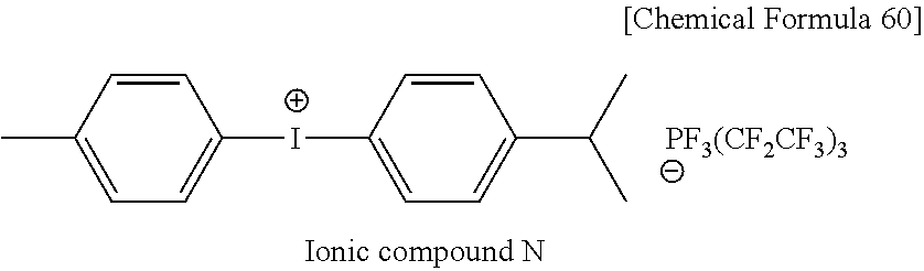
C1=CC(C)=CC=C1[I+]C1=CC=C(C(C)C)C=C1.[PF3(CF2CF3)3]
